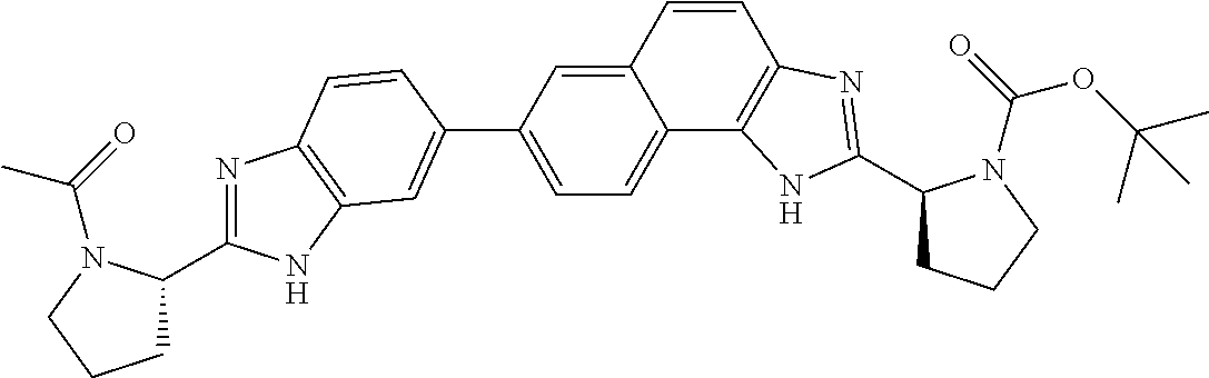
N1=C(C2CCCN2C(=O)C)NC2=C1C=CC(C1=CC=C3C(=C1)C=CC1=C3NC(C3CCCN3C(=O)OC(C)(C)C)=N1)=C2
